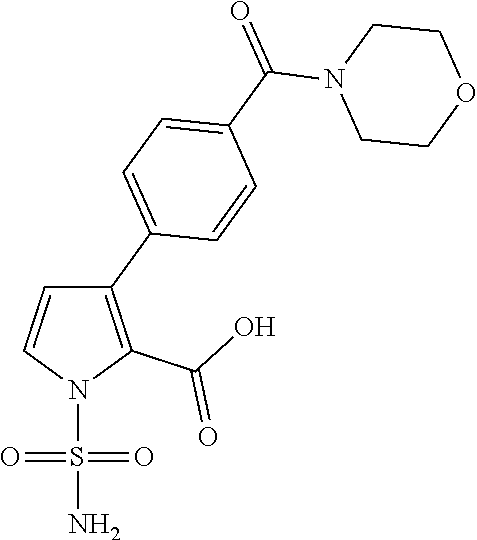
C1(C2=CC=C(C(=O)N3CCOCC3)C=C2)=C(C(O)=O)N(S(=O)(=O)N)C=C1
